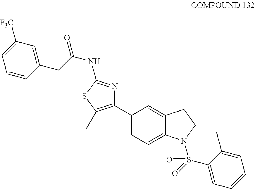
C1(C2=C(C)SC(NC(=O)CC3=CC([F3C])=CC=C3)=N2)=CC=C2C(=C1)CCN2S(C1=CC=CC=C1C)(=O)=O
